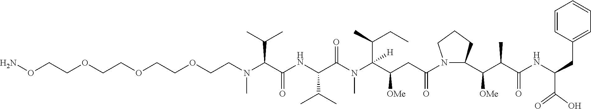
C(C(C(N(C(C(NC(C(N(CCOCCOCCOCCON)C)C(C)C)=O)C(C)C)=O)C)(C(CC)C)[H])[OMe])C(N1C(C(C(C(NC(C(=O)O)CC2=CC=CC=C2)=O)C)[OMe])CCC1)=O
